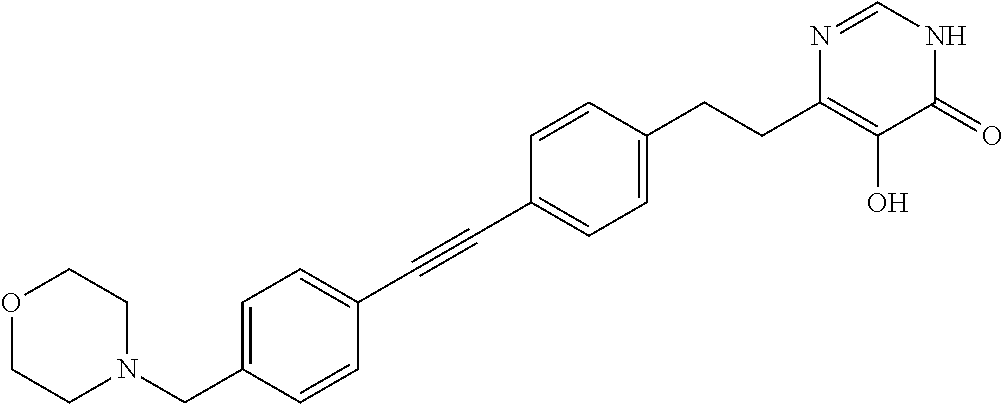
C(C1=CC=C(CCC2=C(O)C(=O)NC=N2)C=C1)#CC1=CC=C(CN2CCOCC2)C=C1
